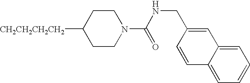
[CH2CH2CH2CH2]C1CCN(C(NCC2=CC3=CC=CC=C3C=C2)=O)CC1
